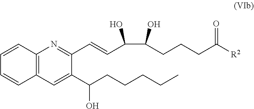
OC(CCCC([R2])=O)C(C=CC1=NC2=C(C=C1C(CCCCC)O)C=CC=C2)O
